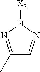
[X2]N1N=C(C)C=N1
